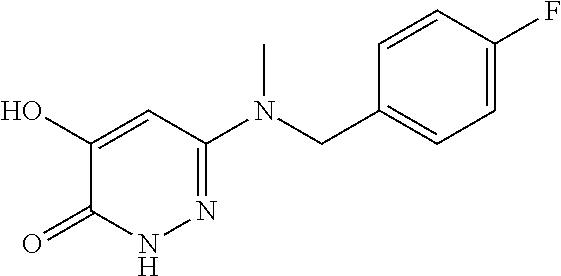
C1(O)=CC(N(CC2=CC=C(F)C=C2)C)=NNC1=O
